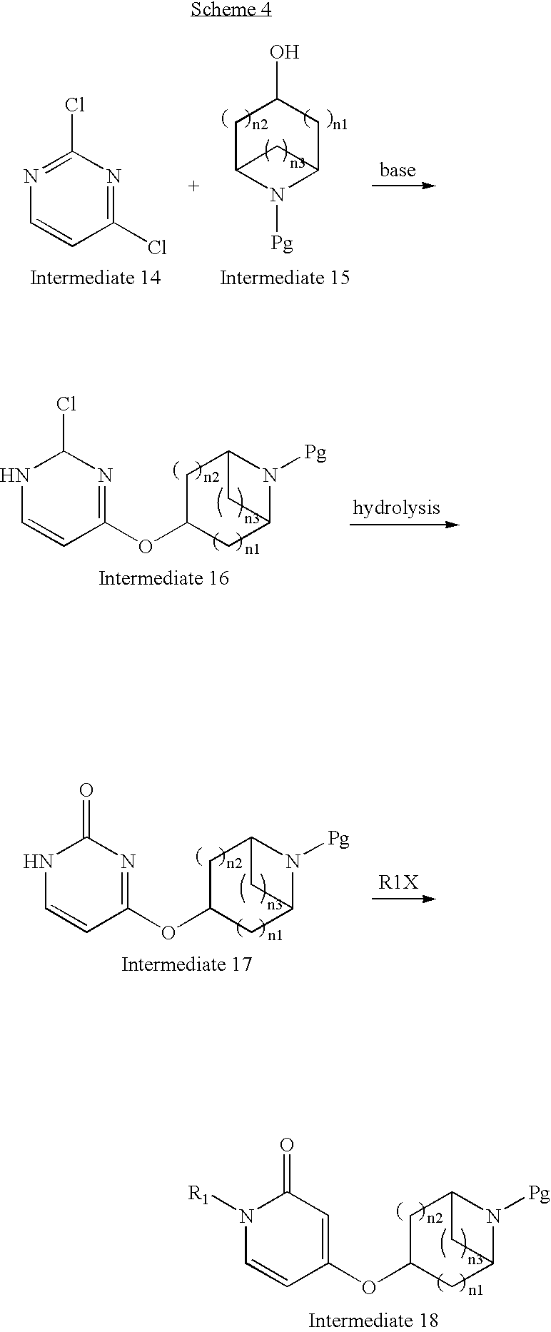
N1([R1])C=CC(OC2CC3N([Pg])C(C2)C3)=CC1=O.C1C2N([Pg])C(CC1O)C2.N1=C(Cl)N=C(Cl)C=C1.N1C=CC(OC2CC3N([Pg])C(C2)C3)=NC1Cl.N1C=CC(OC2CC3N([Pg])C(C2)C3)=NC1=O
